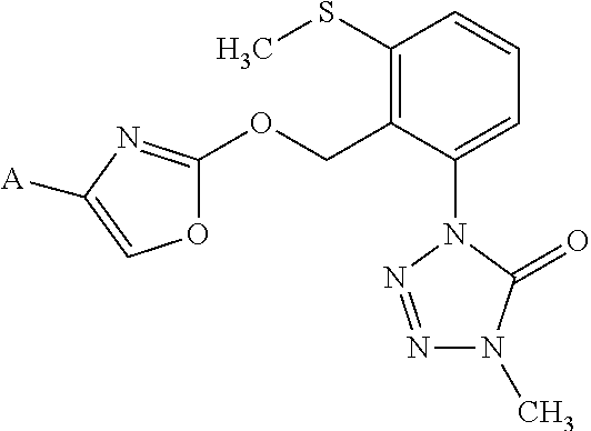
C1(SC)=C(COC2=NC([A])=CO2)C(N2N=NN(C)C2=O)=CC=C1
